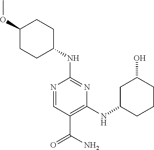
C1(OC)CCC(NC2=NC(NC3CC(O)CCC3)=C(C(=O)N)C=N2)CC1
